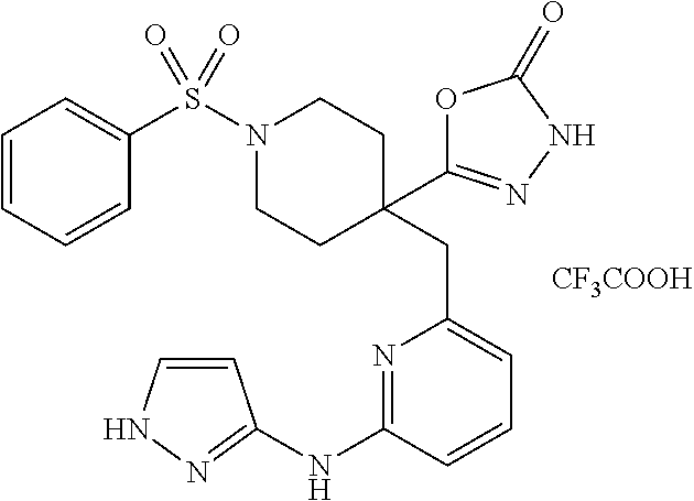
N1(S(C2=CC=CC=C2)(=O)=O)CCC(CC2=CC=CC(NC3=NNC=C3)=N2)(C2=NNC(=O)O2)CC1.[CF3COOH]
